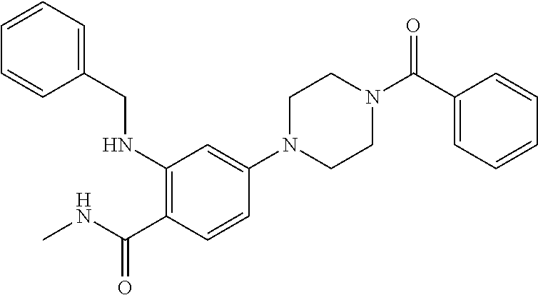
C1N(C2=CC(NCC3=CC=CC=C3)=C(C(NC)=O)C=C2)CCN(C(C2=CC=CC=C2)=O)C1
